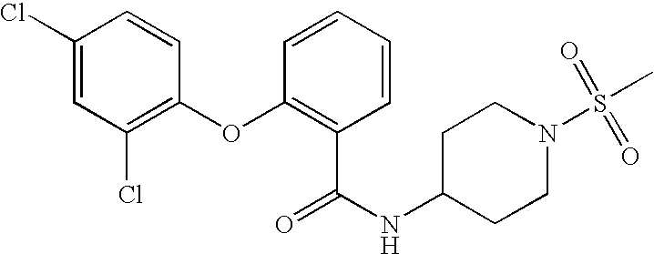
C1(Cl)=CC(Cl)=C(OC2=C(C(NC3CCN(S(=O)(C)=O)CC3)=O)C=CC=C2)C=C1
